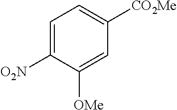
C1=C([O2N])C([OMe])=CC([CO2Me])=C1
